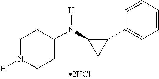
C1=CC=CC(C2C(N(C3CCN([H])CC3)[H])C2)=C1
